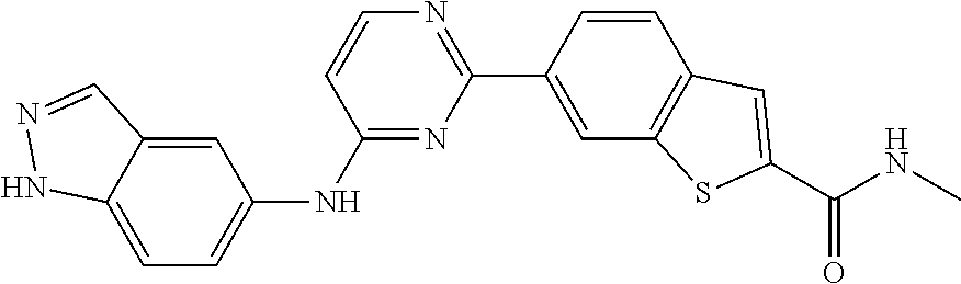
C1=CC(C2=NC=CC(NC3=CC=C4C(=C3)C=NN4)=N2)=CC2=C1C=C(C(NC)=O)S2
